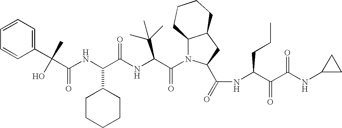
C(C(NC(C(NC(C(N1C2C(CC1C(=O)NC(C(C(NC1CC1)=O)=O)CCC)CCCC2)=O)C(C)(C)C)=O)C1CCCCC1)=O)(O)(C)C1=CC=CC=C1
